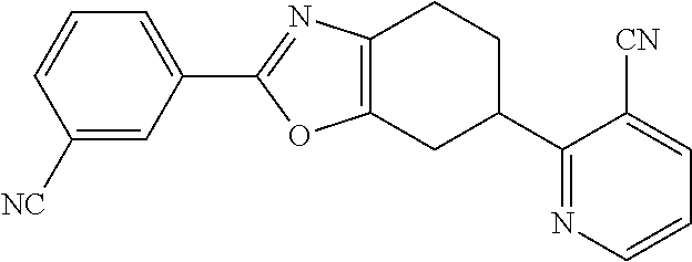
C1([NC])=CC(C2=NC3=C(CC(C4=NC=CC=C4[CN])CC3)O2)=CC=C1
